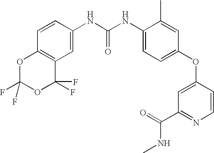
C1=CC(NC(NC2=CC=C(OC3=CC(C(=O)NC)=NC=C3)C=C2C)=O)=CC2=C1OC(F)(F)OC2(F)F
